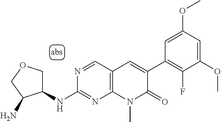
C1(NC2=NC3=C(C=N2)C=C(C2=C(F)C(OC)=CC(OC)=C2)C(=O)N3C)COCC1N
